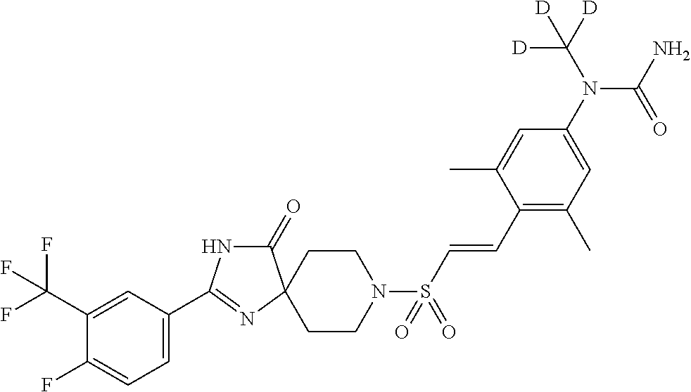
C1CN(S(=O)(=O)C=CC2=C(C)C=C(N(C([D])([D])[D])C(=O)N)C=C2C)CCC12C(=O)NC(C1=CC=C(F)C(C(F)(F)F)=C1)=N2
